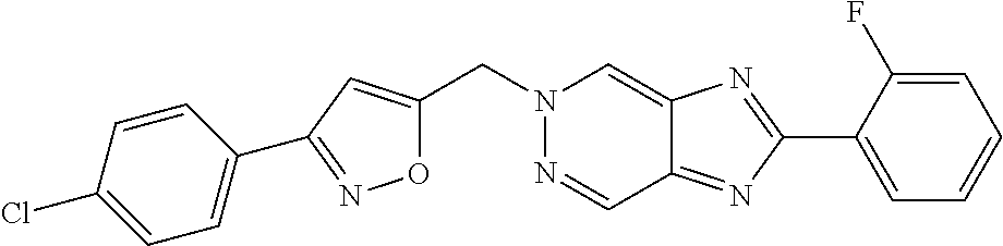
C1(C2=NOC(CN3N=CC4=NC(C5=CC=CC=C5F)=NC4=C3)=C2)=CC=C(Cl)C=C1
